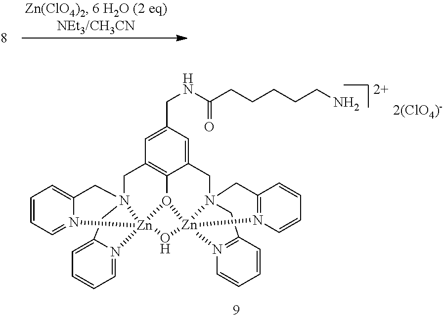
C1=C(CNC(CCCCCN)=O)C=C2C3=C1CN14CC5=CC=CC=N5[Zn]15(O3[Zn]13(N(C2)(CC2=N1C=CC=C2)CC1=N3C=CC=C1)O5)N1=CC=CC=C1C4
